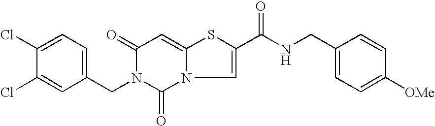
C1=C(Cl)C(Cl)=CC(CN2C(=O)N3C(=CC2=O)SC(C(NCC2=CC=C([OMe])C=C2)=O)=C3)=C1
